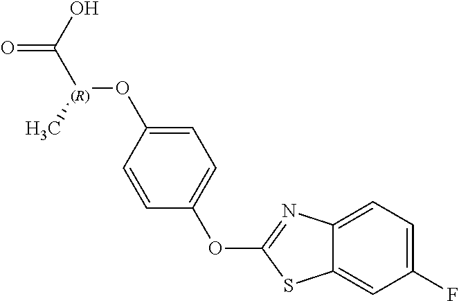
C1=CC(O[(R)](C(=O)O)C)=CC=C1OC1=NC2=CC=C(F)C=C2S1
